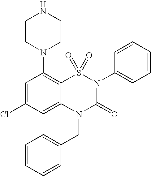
C1=C(Cl)C=C2C(=C1N1CCNCC1)S(=O)(=O)N(C1=CC=CC=C1)C(=O)N2CC1=CC=CC=C1
